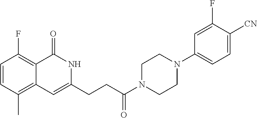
C1=CC(C)=C2C(=C1F)C(=O)NC(CCC(N1CCN(C3=CC=C([CN])C(F)=C3)CC1)=O)=C2
